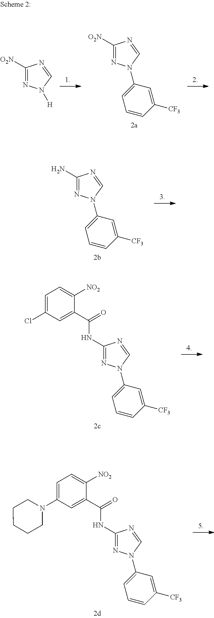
C1([O2N])=NN(C2=CC=CC([CF3])=C2)C=N1.C1([O2N])=NN([H])C=N1.C1(N)=NN(C2=CC=CC([CF3])=C2)C=N1.[NO2]C1=CC=C(Cl)C=C1C(NC1=NN(C2=CC=CC([CF3])=C2)C=N1)=O.[NO2]C1=CC=C(N2CCCCC2)C=C1C(NC1=NN(C2=CC=CC([CF3])=C2)C=N1)=O
